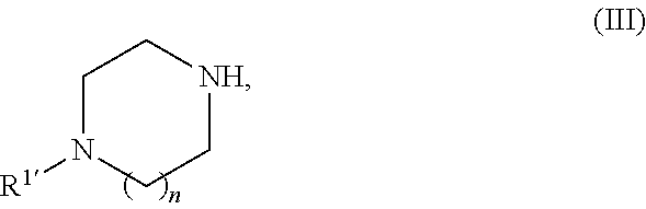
[NH]1CCN([R1])CC1
